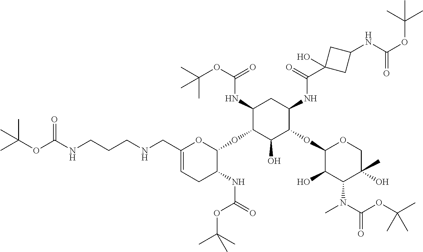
C1(CNCCCNC(OC(C)(C)C)=O)=CCC(NC(=O)OC(C)(C)C)C(OC2C(O)C(OC3C(O)C(N(C)C(OC(C)(C)C)=O)C(O)(C)CO3)C(NC(C3(O)CC(NC(OC(C)(C)C)=O)C3)=O)CC2NC(OC(C)(C)C)=O)O1
